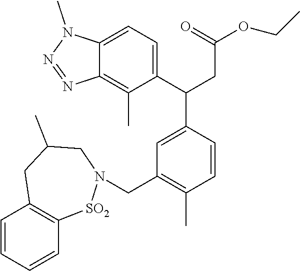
C1=CC=CC2=C1CC(C)CN(CC1=C(C)C=CC(C(C3=CC=C4C(=C3C)N=NN4C)CC(OCC)=O)=C1)[SO2]2
